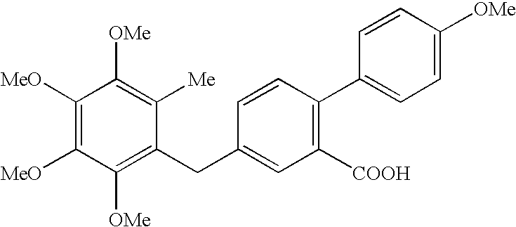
C1([MeO])=C([MeO])C([OMe])=C(CC2=CC([COOH])=C(C3=CC=C([OMe])C=C3)C=C2)C([Me])=C1[OMe]
